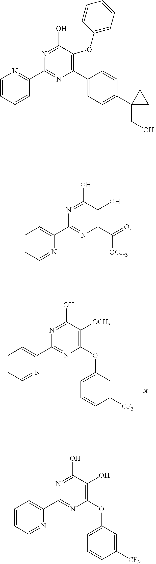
C1(OC2=CC=CC([CF3])=C2)=C([OCH3])C(O)=NC(C2=CC=CC=N2)=N1.C1(C2=CC=C(C3(C[OH])CC3)C=C2)=C(OC2=CC=CC=C2)C(O)=NC(C2=NC=CC=C2)=N1.C1(C(=O)[OCH3])=C(O)C(O)=NC(C2=CC=CC=N2)=N1.C1(OC2=CC=CC([CF3])=C2)=C(O)C(O)=NC(C2=CC=CC=N2)=N1
